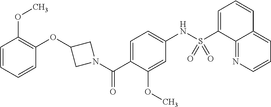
C1(OC2CN(C(C3=CC=C(NS(C4=CC=CC5=CC=CN=C45)(=O)=O)C=C3OC)=O)C2)=C(OC)C=CC=C1
